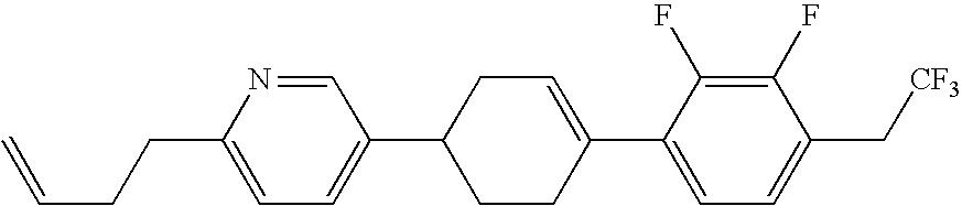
C1(F)=C(F)C(C2=CCC(C3=CC=C(CCC=C)N=C3)CC2)=CC=C1C[CF3]
